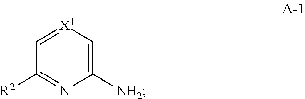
[NH2]C1=C[X1]=CC([R2])=N1
